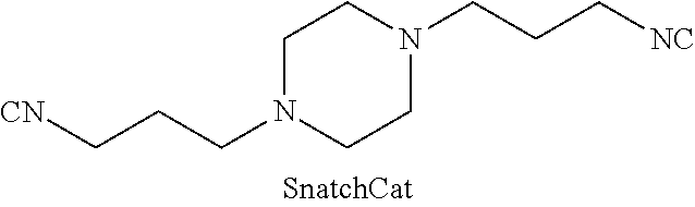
C1N(CCC[CN])CCN(CCC[NC])C1
